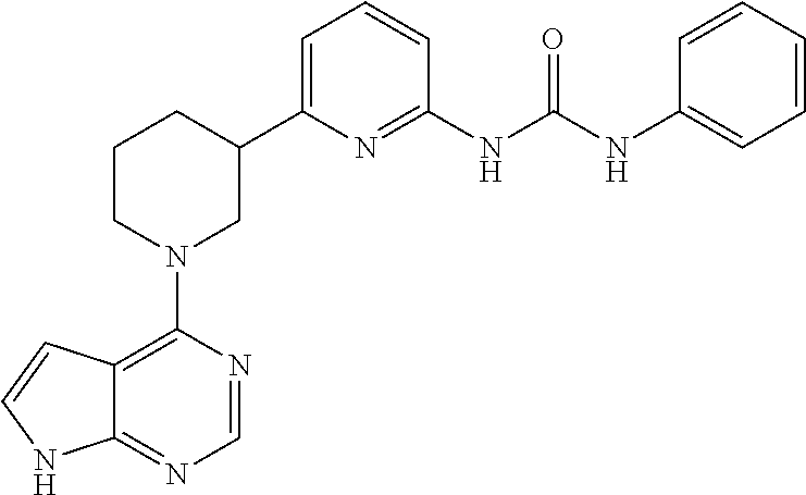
C12=C(N3CC(C4=CC=CC(NC(NC5=CC=CC=C5)=O)=N4)CCC3)N=CN=C1NC=C2
